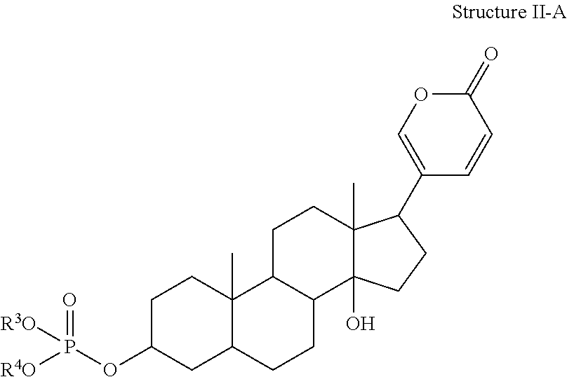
C1C(OP([R4O])(=O)[R3O])CC2C(C)(C1)C1C(CC2)C2(O)C(C)(CC1)C(C1=COC(=O)C=C1)CC2
